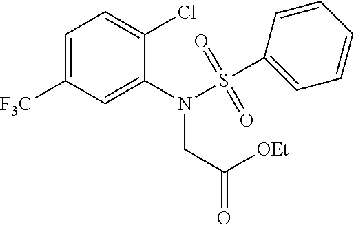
C1=C([F3C])C=C(N(CC([OEt])=O)S(C2=CC=CC=C2)(=O)=O)C(Cl)=C1
